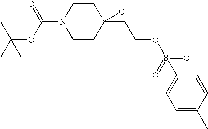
C1CN(C(=O)OC(C)(C)C)CCC1(CCOS(=O)(=O)C1=CC=C(C)C=C1)O
